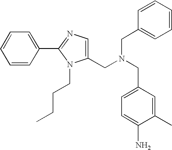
C1(CN(CC2=CC=C(N)C(C)=C2)CC2=CC=CC=C2)=CN=C(C2=CC=CC=C2)N1CCCC
